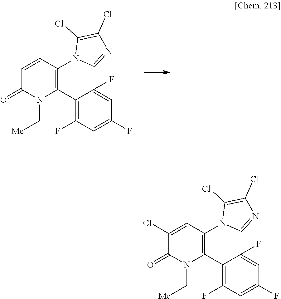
C1=CC(N2C=NC(Cl)=C2Cl)=C(C2=C(F)C=C(F)C=C2F)N(C[Me])C1=O.C1(Cl)=CC(N2C=NC(Cl)=C2Cl)=C(C2=C(F)C=C(F)C=C2F)N(C[Me])C1=O
